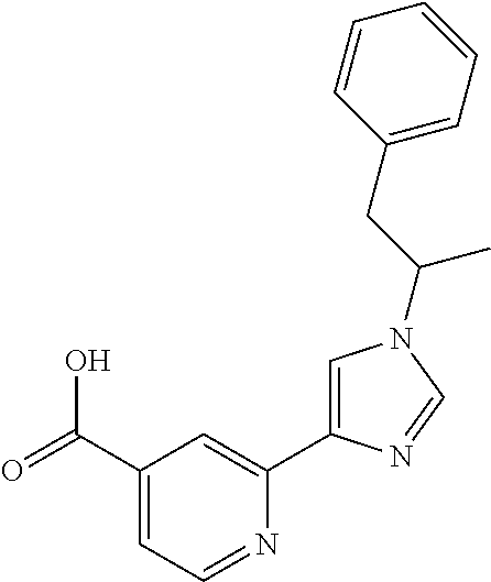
C1(C(=O)O)=CC=NC(C2=CN(C(CC3=CC=CC=C3)C)C=N2)=C1
